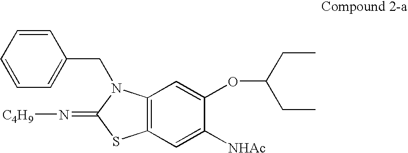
C12=C(C=C([NHAc])C(OC(CC)CC)=C1)SC(=N[C4H9])N2CC1=CC=CC=C1
